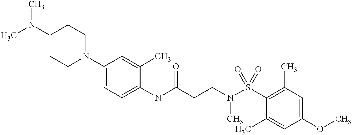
C1(NC(CCN(S(C2=C(C)C=C(OC)C=C2C)(=O)=O)C)=O)=CC=C(N2CCC(N(C)C)CC2)C=C1C
